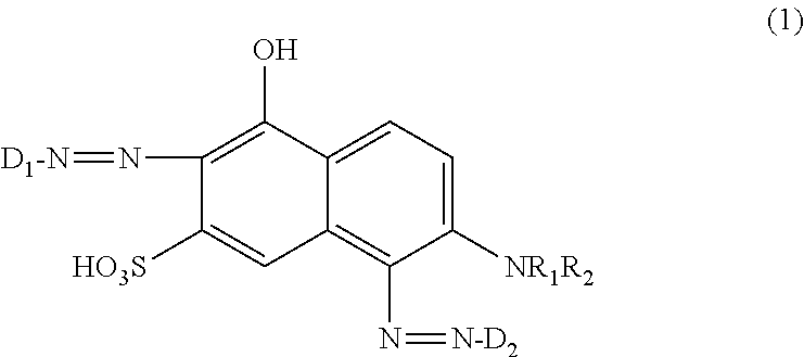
C1(N=[D1-N])=C(O)C2=CC=C([NR1R2])C(N=[N-D2])=C2C=C1[HO3S]
